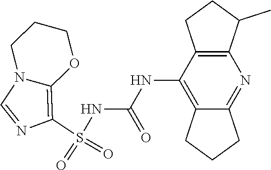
S(NC(NC1=C2C(=NC3=C1CCC3C)CCC2)=O)(C1=C2N(C=N1)CCCO2)(=O)=O
